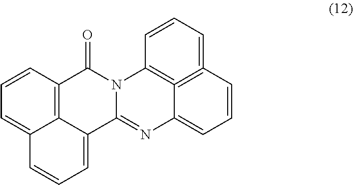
C1=CC=C2C3=C1C(=O)N1C(=NC4=CC=CC5=C4=C1C=CC=5)C3=CC=C2
